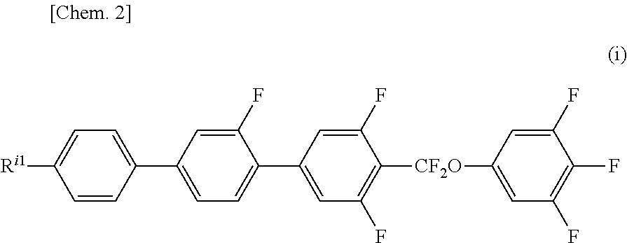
C1=CC(C2=CC=C(C3=CC(F)=C([CF2O]C4=CC(F)=C(F)C(F)=C4)C(F)=C3)C(F)=C2)=CC=C1[Ri1]
